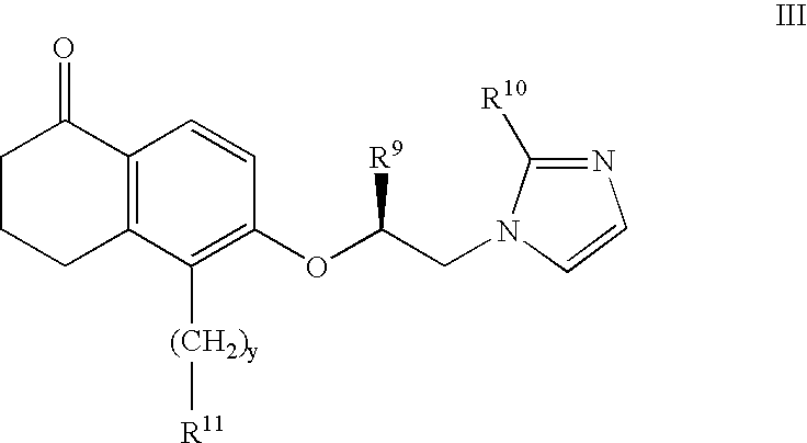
C1([(CH2)y][R11])=C(OC(CN2C=CN=C2[R10])[R9])C=CC2=C1CCCC2=O
